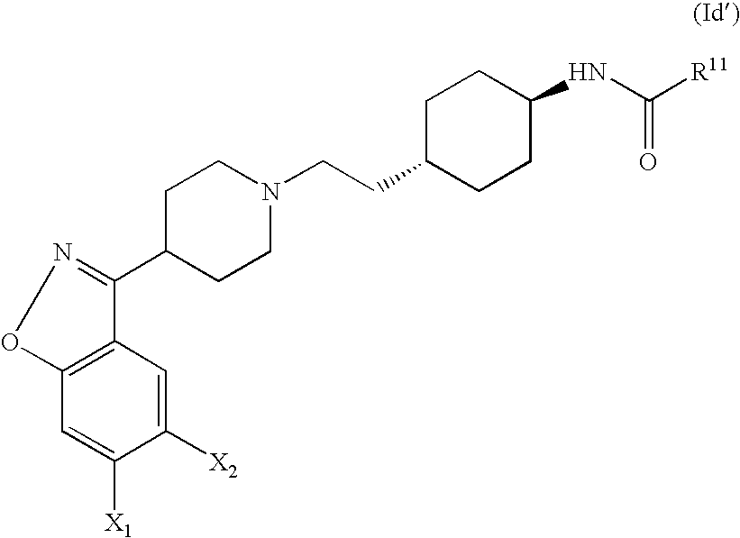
C1(C2=NOC3=C2C=C([X2])C([X1])=C3)CCN(CCC2CCC(NC(=O)[R11])CC2)CC1
